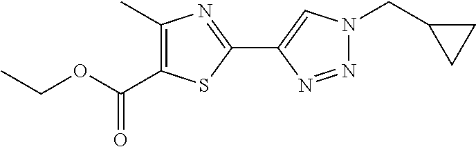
CCOC(C1=C(C)N=C(C2=CN(CC3CC3)N=N2)S1)=O
